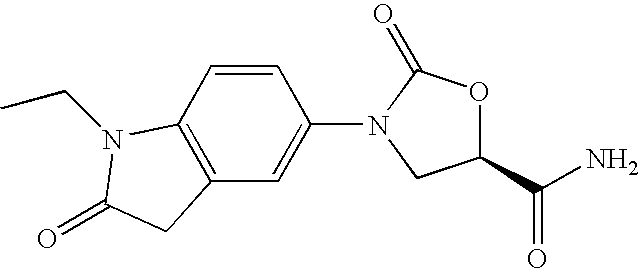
C1(C(N)=O)OC(=O)N(C2=CC3=C(C=C2)N(CC)C(=O)C3)C1
